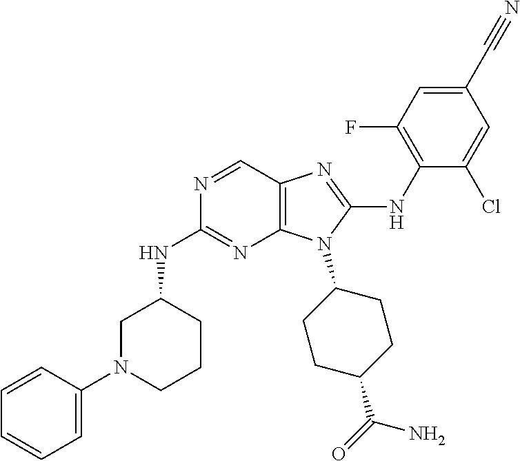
N1=CC2=C(N=C1NC1CN(C3=CC=CC=C3)CCC1)N(C1CCC(C(=O)N)CC1)C(NC1=C(F)C=C(C#N)C=C1Cl)=N2
